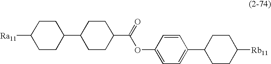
[Ra11]C1CCC(C2CCC(C(=O)OC3=CC=C(C4CCC([Rb11])CC4)C=C3)CC2)CC1
